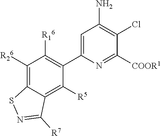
C1=C(C2=C([R16])C([R26])=C3C(=C2[R5])C([R7])=NS3)N=C([COOR1])C(Cl)=C1N
